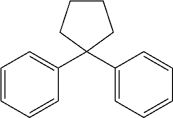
C1=CC=CC=C1C1(C2=CC=CC=C2)CCCC1
